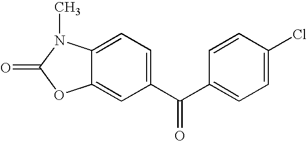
C12=CC(C(C3=CC=C(Cl)C=C3)=O)=CC=C1N(C)C(=O)O2
